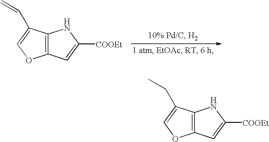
C12=C(C(C=C)=CO1)NC([COOEt])=C2.C12=C(C=C([COOEt])N1)OC=C2CC
